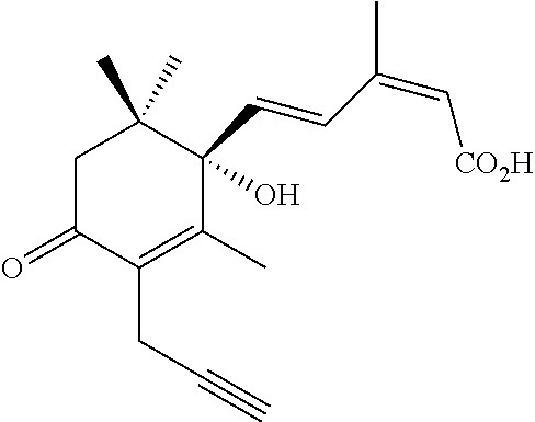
C1C(=O)C(CC#C)=C(C)C(C=CC(=C[CO2H])C)(O)C1(C)C
